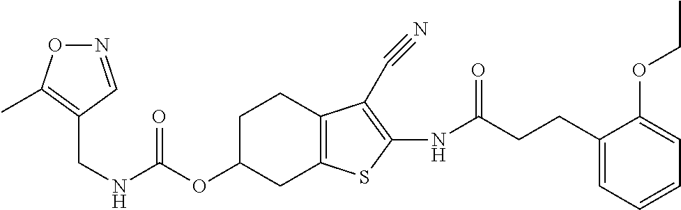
C(NC(OC1CC2=C(CC1)C(C#N)=C(NC(CCC1=CC=CC=C1OCC)=O)S2)=O)C1=C(C)ON=C1
